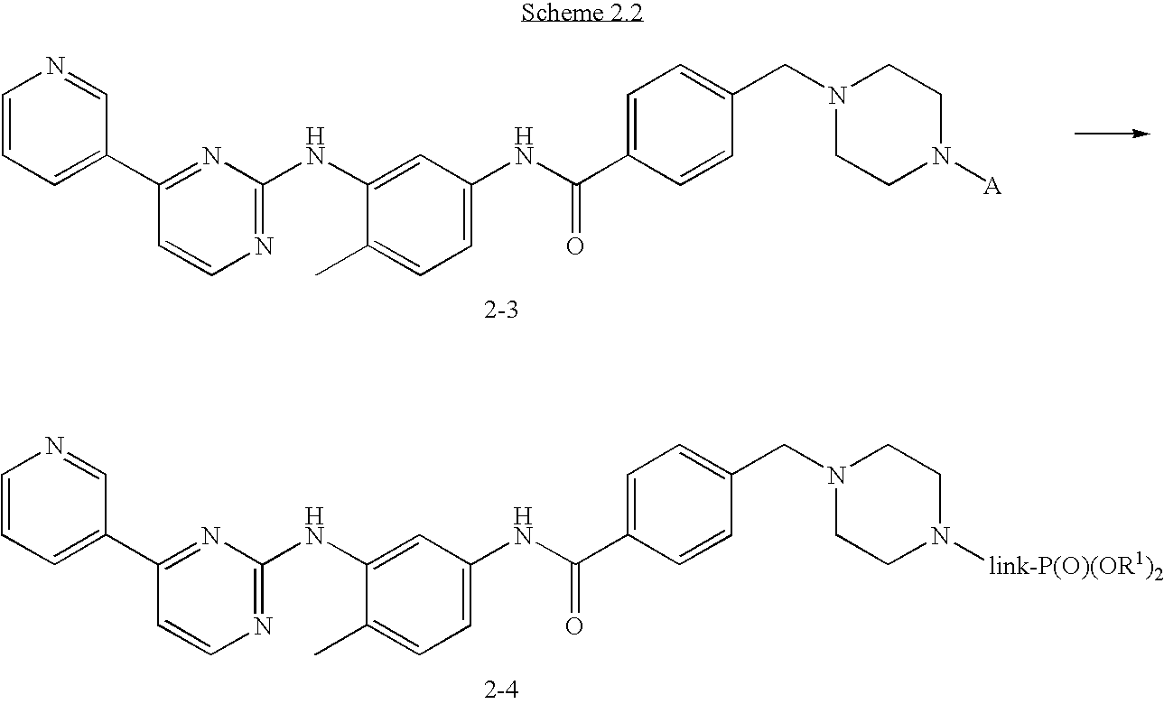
C1=CC=C(C2=NC(NC3=CC(NC(=O)C4=CC=C(CN5CCN([A])CC5)C=C4)=CC=C3C)=NC=C2)C=N1.C1=CC=C(C2=NC(NC3=CC(NC(=O)C4=CC=C(CN5CCN([link-P(O)(OR1)2])CC5)C=C4)=CC=C3C)=NC=C2)C=N1
